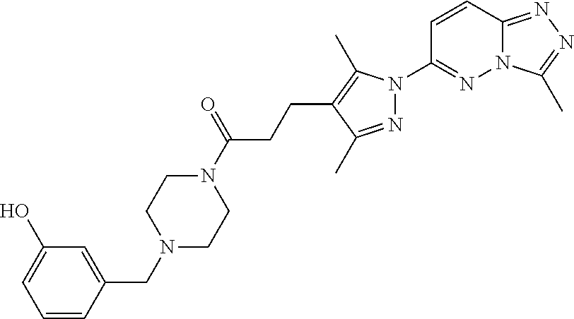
N12C(=NN=C1C)C=CC(N1N=C(C)C(CCC(N3CCN(CC4=CC(O)=CC=C4)CC3)=O)=C1C)=N2
